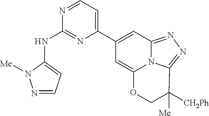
N1=CC=C(NC2=NC(C3=CC4=NN=C5C([Me])([CH2Ph])COC(=C3)N45)=CC=N2)N1[Me]
